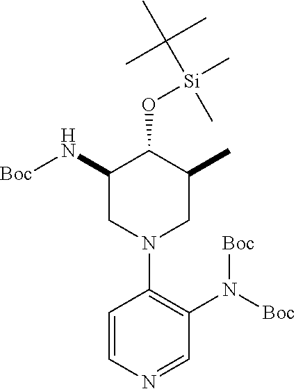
C1(N([Boc])[Boc])=C(N2CC(N[Boc])C(O[Si](C)(C(C)(C)C)C)C(C)C2)C=CN=C1
